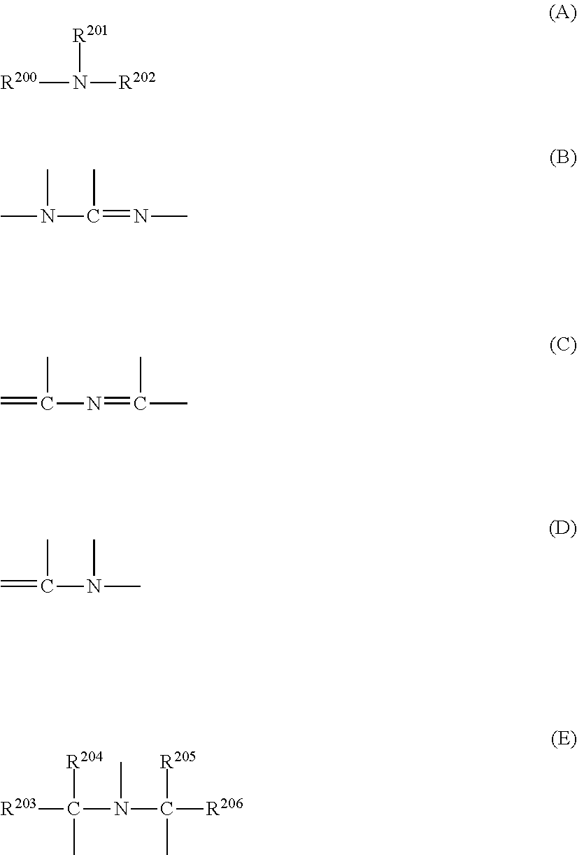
[R201]N([R200])[R202].CN(C)C(C)=NC.C=C(C)N=C(C)C.C=C(C)N(C)C.[R203]C(C)([R204])N(C)C(C)([R205])[R206]
